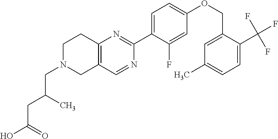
OC(=O)CC(CN1CC2=C(CC1)N=C(C1=CC=C(OCC3=CC(C)=CC=C3C(F)(F)F)C=C1F)N=C2)C
